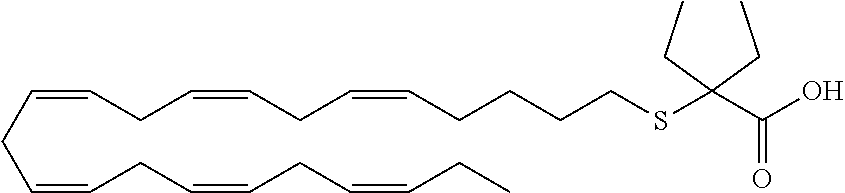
C(=CCC=CCC=CCC=CCC)CC=CCC=CCCCCSC(C(=O)O)(CC)CC
